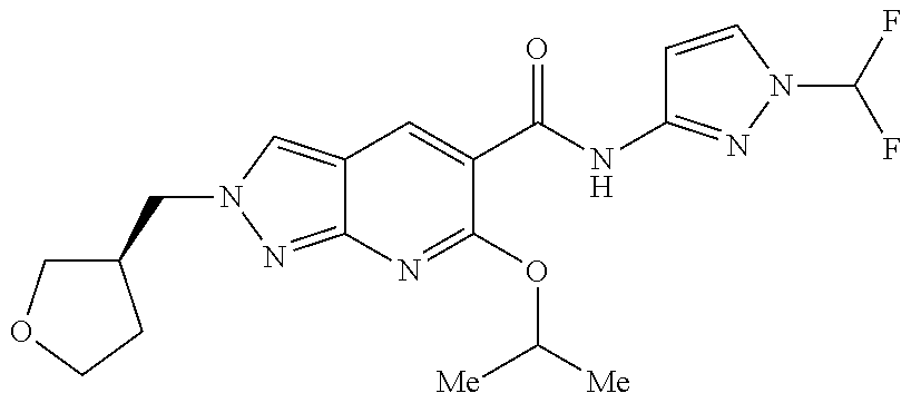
C(N1C=C2C(=N1)N=C(OC([Me])[Me])C(C(=O)NC1=NN(C(F)F)C=C1)=C2)C1COCC1
